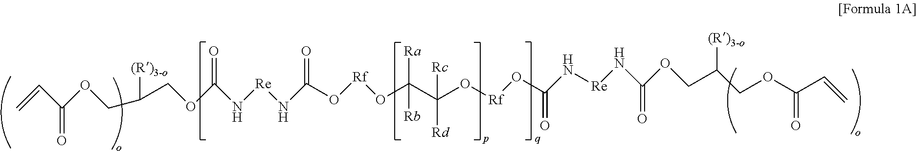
C=CC(OCC(COC(N[Re]NC(O[Rf]OC(C(O[Rf]OC(N[Re]NC(OCC(COC(C=C)=O)[(R)3-o])=O)=O)([Rc])[Rd])([Ra])[Rb])=O)=O)[(R)3-o])=O
